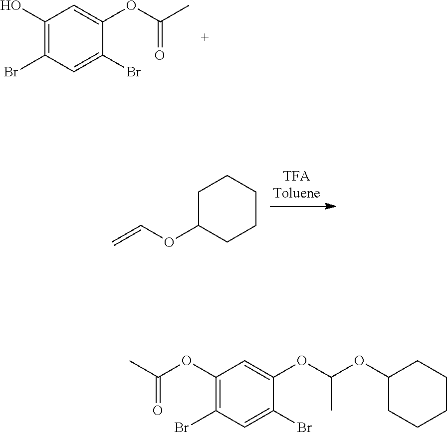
C1(O)=C(Br)C=C(Br)C(OC(=O)C)=C1.C1C(OC=C)CCCC1.C1(OC(C)=O)=C(Br)C=C(Br)C(OC(OC2CCCCC2)C)=C1
